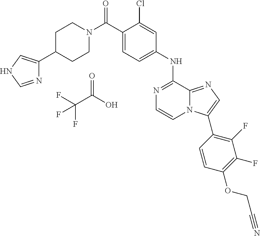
C1(NC2=NC=CN3C2=NC=C3C2=C(F)C(F)=C(OCC#N)C=C2)=CC=C(C(N2CCC(C3=CNC=N3)CC2)=O)C(Cl)=C1.O=C(O)C(F)(F)F
